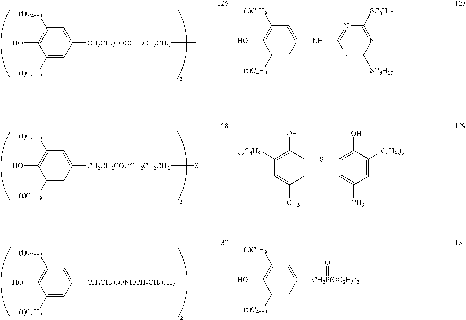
C1(O)=C([(t)C4H9])C=C([CH2CH2COOCH2CH2CH2]C)C=C1[(t)C4H9].C1(O)=C([(t)C4H9])C=C([CH2CH2COOCH2CH2CH2]S)C=C1[(t)C4H9].C1(O)=C([(t)C4H9])C=C([CH2CH2CONHCH2CH2CH2]C)C=C1[(t)C4H9].C1(O)=C([(t)C4H9])C=C([CH2P(OC2H5)2]=O)C=C1[(t)C4H9].C1(O)=C([(t)C4H9])C=C(NC2=NC([SC8H17])=NC([SC8H17])=N2)C=C1[(t)C4H9].C1([(t)C4H9])=C(O)C(SC2=C(O)C([C4H9(t)])=CC(C)=C2)=CC(C)=C1
